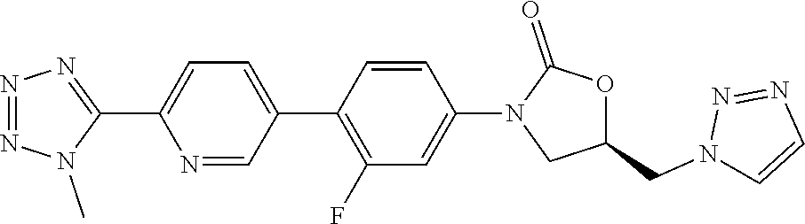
N1=NN(C)C(C2=CC=C(C3=C(F)C=C(N4CC(CN5C=CN=N5)OC4=O)C=C3)C=N2)=N1
